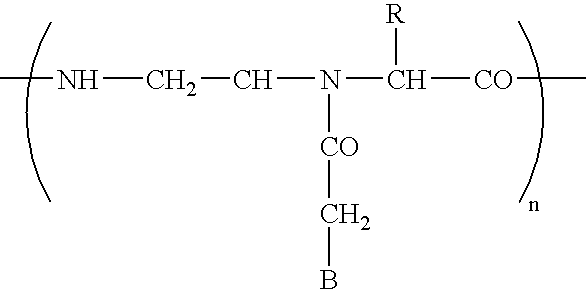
CNCCN(C([CO]C)[R])[CO]CB
